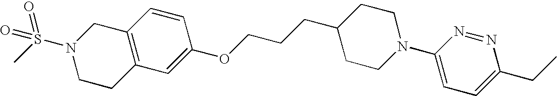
C12=C(C=C(OCCCC3CCN(C4=CC=C(CC)N=N4)CC3)C=C1)CCN(S(C)(=O)=O)C2
